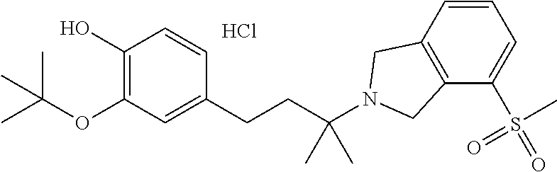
C1(O)=C(OC(C)(C)C)C=C(CCC(N2CC3=C(C2)C=CC=C3S(C)(=O)=O)(C)C)C=C1.Cl
